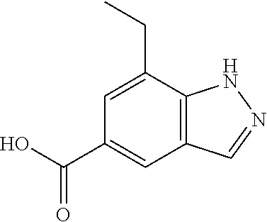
C12=C(C(CC)=CC(C(O)=O)=C1)NN=C2
